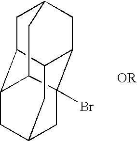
C1C2C3C4CC1CC1C2CC(CC41Br)C3
